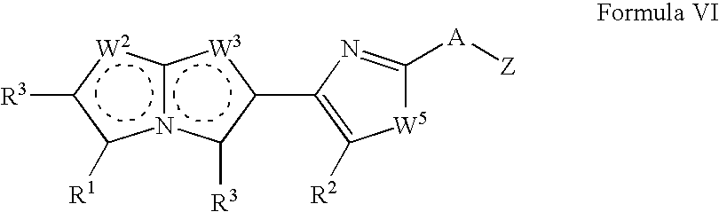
n12c([W2]c([R3])c1[R1])[W3]c(C1=C([R2])[W5]C([A][Z])=N1)c2[R3]
